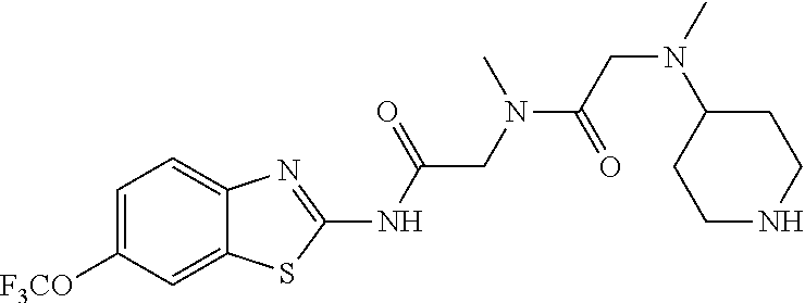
C1=C([F3CO])C=C2C(=C1)N=C(NC(CN(C(CN(C)C1CCNCC1)=O)C)=O)S2
